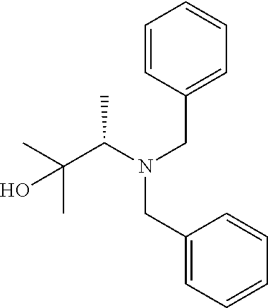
CC(C(N(CC1=CC=CC=C1)CC1=CC=CC=C1)C)(C)O
